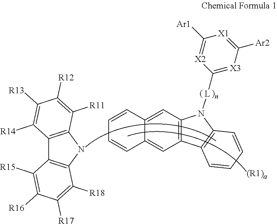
C12=C(NC3=C1C([R15])=C([R16])C([R17])=C3[R18])C([R11])=C([R12])C([R13])=C2[R14].C12=C(C=C3C(=C1)C=CC=C3)N([L]C1=[X3]C([Ar2])=[X1]C([Ar1])=[X2]1)C1=C2C=CC=C1
